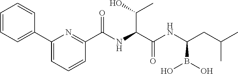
C1=CC=C(C2=CC=CC(C(NC(C(NC(CC(C)C)B(O)O)=O)C(O)C)=O)=N2)C=C1
